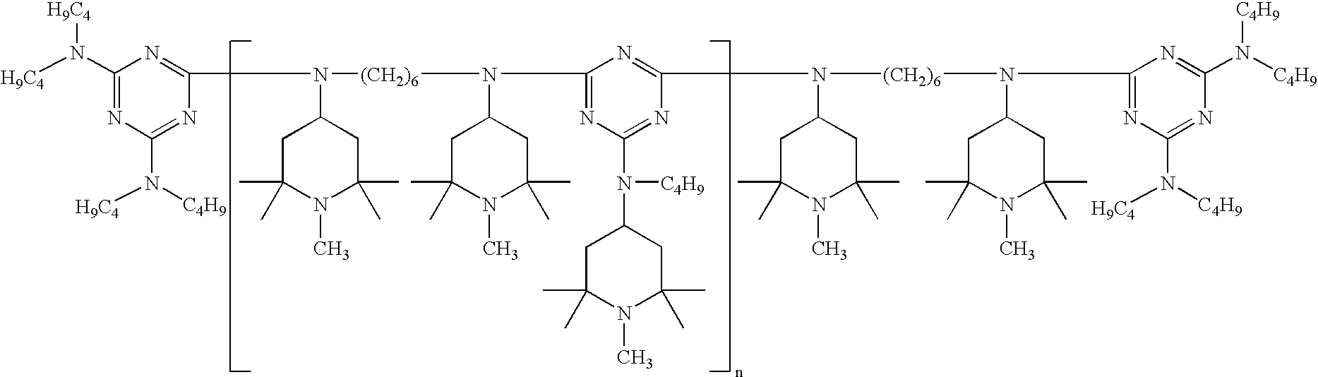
N1=C(N(C2CC(C)(C)N(C)C(C)(C)C2)[(CH2)6]N(C2=NC(N([C4H9])C3CC(C)(C)N(C)C(C)(C)C3)=NC(N([(CH2)6]N(C3CC(C)(C)N(C)C(C)(C)C3)C3=NC(N([H9C4])[C4H9])=NC(N([C4H9])[C4H9])=N3)C3CC(C)(C)N(C)C(C)(C)C3)=N2)C2CC(C)(C)N(C)C(C)(C)C2)N=C(N([H9C4])[C4H9])N=C1N([H9C4])[H9C4]
